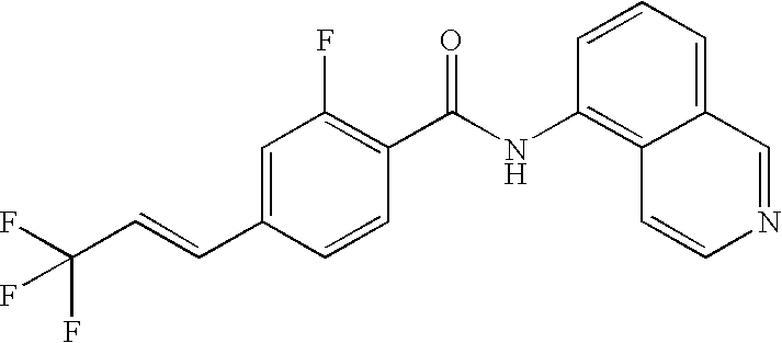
C1(C=CC(F)(F)F)=CC(F)=C(C(NC2=C3C(=CC=C2)C=NC=C3)=O)C=C1
